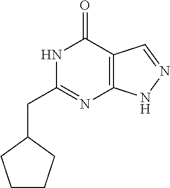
N1C(CC2CCCC2)=NC2=C(C1=O)C=NN2
